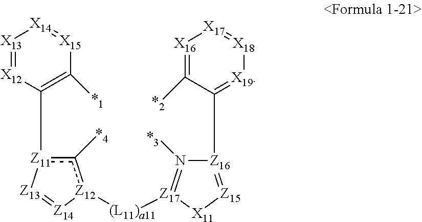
c1([*4])[Z11](C2=C([*1])[X15]=[X14][X13]=[X12]2)[Z13]=[Z14][Z12]1[(L11)a11][Z17]1=N([*3])[Z16](C2=[X19][X18]=[X17][X16]=C2[*2])=[Z15][X11]1
